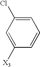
C1=C([X3])C=CC=C1Cl
